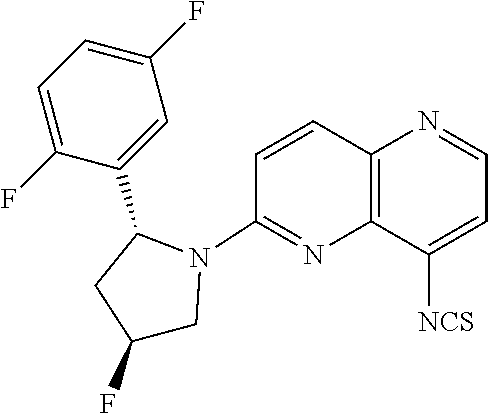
C1=C(F)C(C2CC(F)CN2C2=NC3=C(C=C2)N=CC=C3[NCS])=CC(F)=C1
